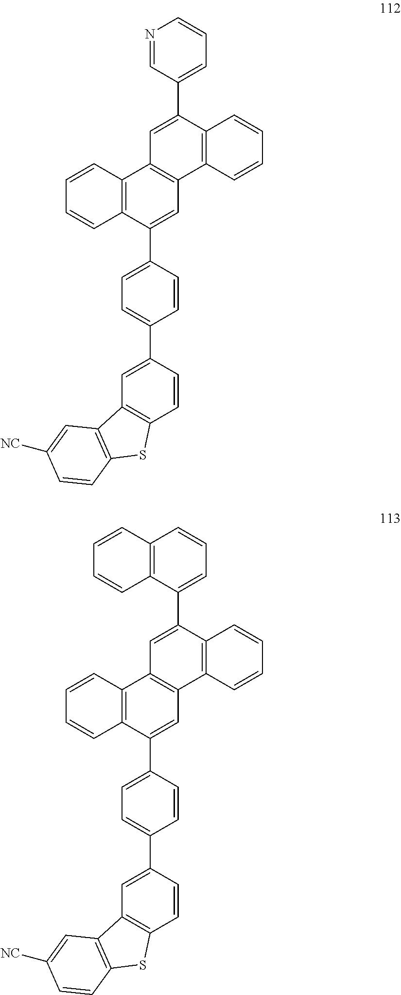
C12=C(C=CC=C1)C1=C(C=C2C2=CC=C(C3=CC4=C(C=C3)SC3=C4C=C([NC])C=C3)C=C2)C2=C(C(C3=CC=CN=C3)=C1)C=CC=C2.C12=C(C=CC=C1)C1=C(C=C2C2=CC=C(C3=CC4=C(C=C3)SC3=C4C=C([NC])C=C3)C=C2)C2=C(C(C3=CC=CC4=C3C=CC=C4)=C1)C=CC=C2
